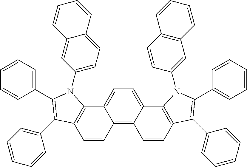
C1=C2C(=C3C(=C1)C1=C(C=C3)C(C3=CC=CC=C3)=C(C3=CC=CC=C3)N1C1=CC=C3C(=C1)C=CC=C3)C=CC1=C2N(C2=CC3=C(C=C2)C=CC=C3)C(C2=CC=CC=C2)=C1C1=CC=CC=C1
